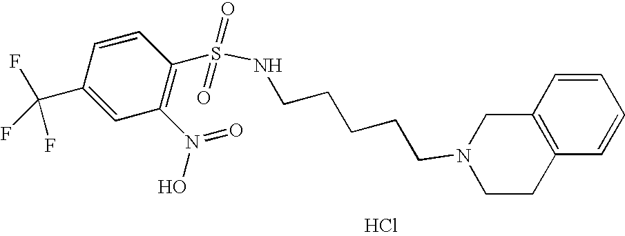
Cl.C(CCCCN1CCC2=C(C1)C=CC=C2)NS(=O)(=O)C1=C(N(=O)O)C=C(C(F)(F)F)C=C1
